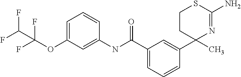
C1CC(C)(C2=CC(C(=O)NC3=CC(OC(F)(F)C(F)F)=CC=C3)=CC=C2)N=C(N)S1
